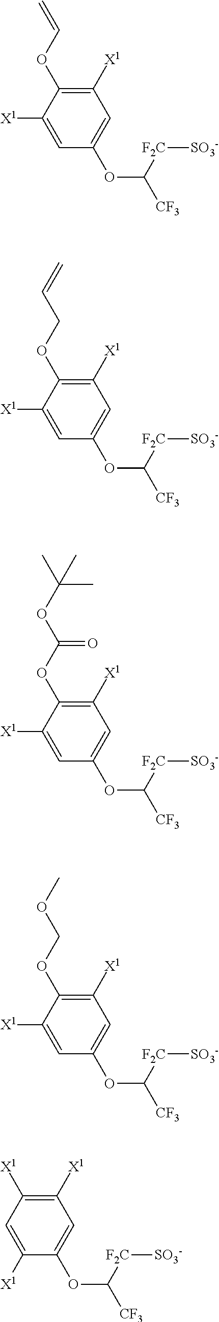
C1([X1])=C(OC=C)C([X1])=CC(OC([F2C][SO3-])[CF3])=C1.C1([X1])=C(OCC=C)C([X1])=CC(OC([F2C][SO3-])[CF3])=C1.C1([X1])=C(OC(OC(C)(C)C)=O)C([X1])=CC(OC([F2C][SO3-])[CF3])=C1.C1([X1])=C(OCOC)C([X1])=CC(OC([F2C][SO3-])[CF3])=C1.C1([X1])=C([X1])C=C([X1])C(OC([F2C][SO3-])[CF3])=C1
